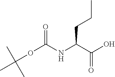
N(C(C(O)=O)CCC)C(OC(C)(C)C)=O
